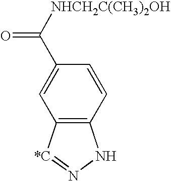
C12=C([*C]=NN1)C=C(C([NHCH2C(CH3)2OH])=O)C=C2
